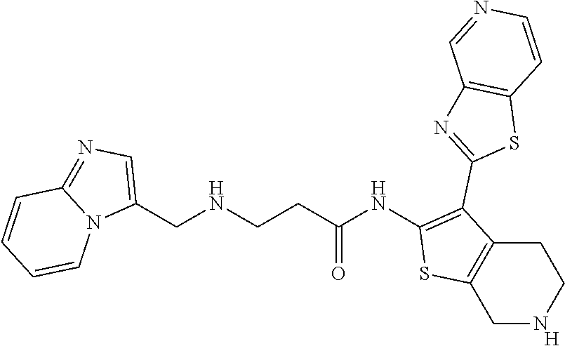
[H].C1(NC(CCNCC2=CN=C3N2C=CC=C3)=O)=C(C2=NC3=C(S2)C=CN=C3)C2=C(S1)CNCC2
